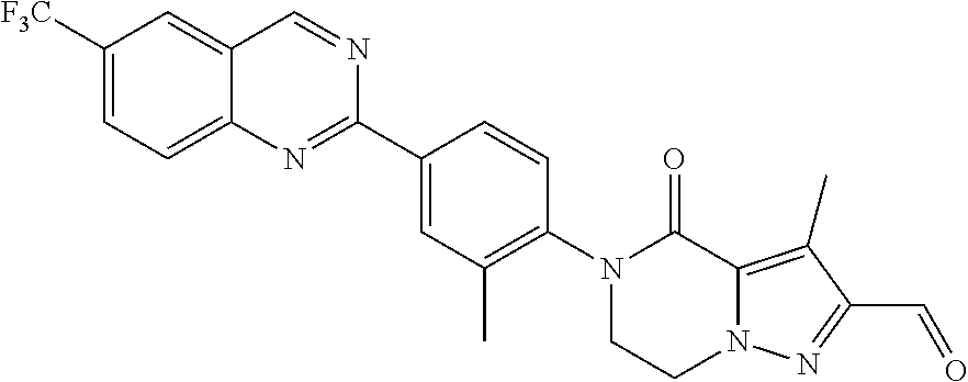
C1([F3C])=CC=C2C(=C1)C=NC(C1=CC(C)=C(N3CCN4C(=C(C)C(C=O)=N4)C3=O)C=C1)=N2
